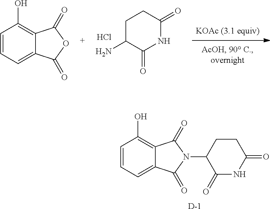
C1C(N)C(=O)NC(=O)C1.Cl.C1=CC=C2C(=C1O)C(=O)OC2=O.C1=CC=C2C(=C1O)C(=O)N(C1C(=O)NC(=O)CC1)C2=O.[D]
